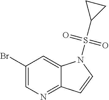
C1(Br)=CN=C2C(=C1)N(S(C1CC1)(=O)=O)C=C2
